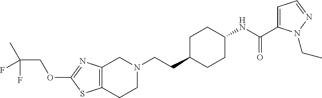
C12=C(CCN(CCC3CCC(NC(C4=CC=NN4CC)=O)CC3)C1)SC(OCC(C)(F)F)=N2
